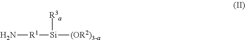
N[R1][Si]([(OR2)3-a])[R3a]
